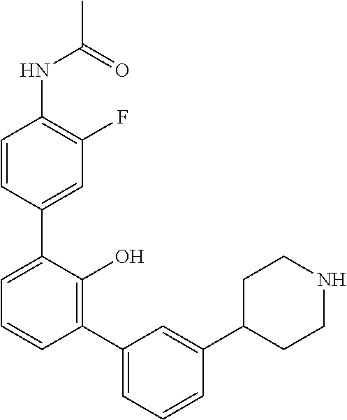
C1(NC(C)=O)=C(F)C=C(C2=CC=CC(C3=CC=CC(C4CCNCC4)=C3)=C2O)C=C1
